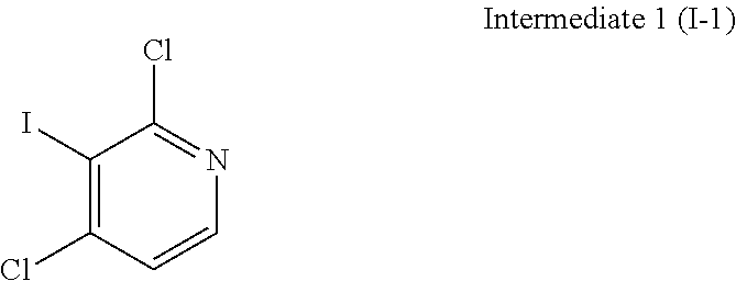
C1(I)=C(Cl)C=CN=C1Cl
